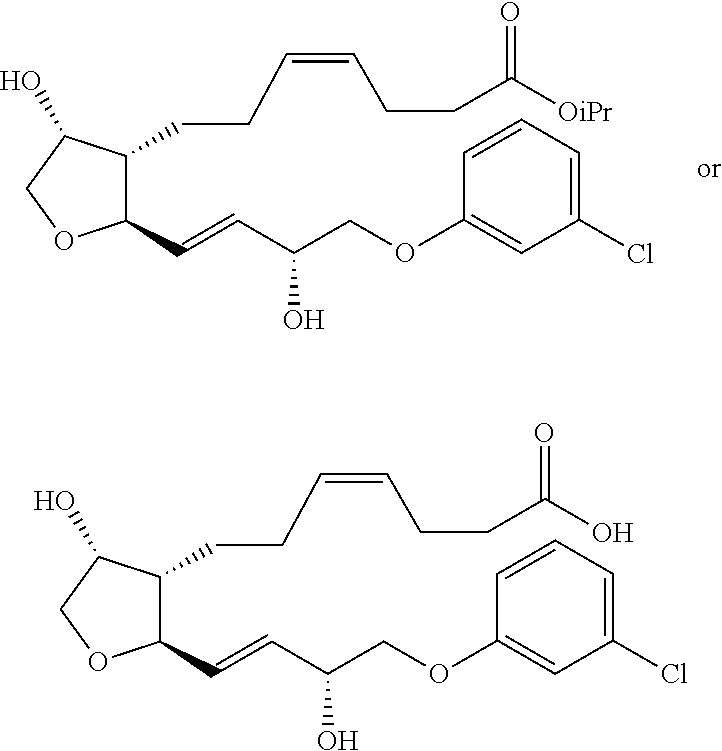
C1(C=CC(COC2=CC(Cl)=CC=C2)O)C(CCC=CCCC(O)=O)C(O)CO1.C1(C=CC(COC2=CC(Cl)=CC=C2)O)C(CCC=CCCC([OiPr])=O)C(O)CO1
